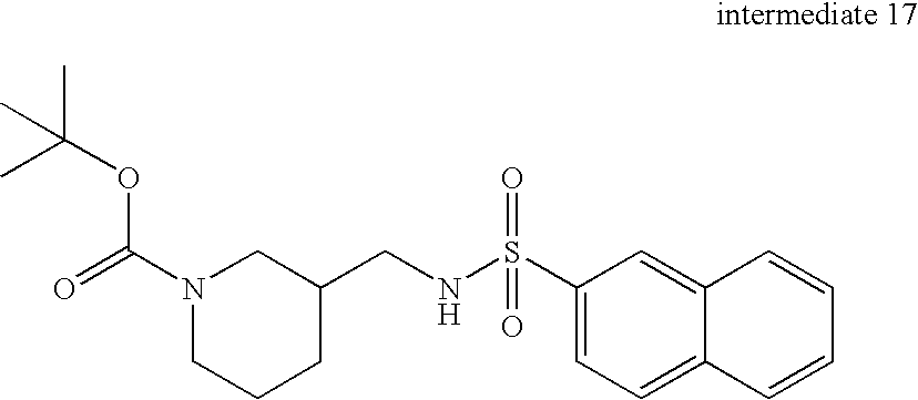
C1N(C(OC(C)(C)C)=O)CC(CNS(C2=CC=C3C(=C2)C=CC=C3)(=O)=O)CC1
